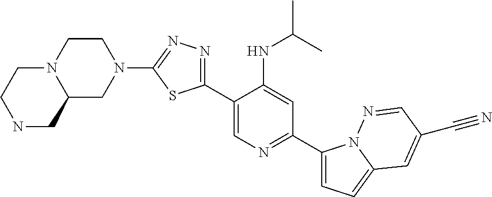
C1(C2=CN=C(C3=CC=C4N3N=CC(C#N)=C4)C=C2NC(C)C)=NN=C(N2CCN3C(C2)CNCC3)S1
